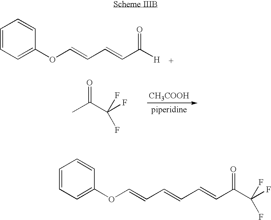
C1=CC=C(OC=CC=CC([H])=O)C=C1.CC(C(F)(F)F)=O.[CH3COOH].O(C=CC=CC=CC(C(F)(F)F)=O)C1=CC=CC=C1
